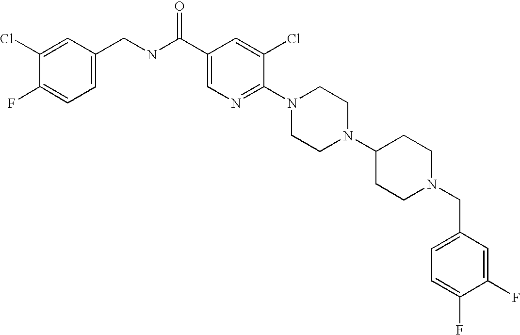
C(N1CCC(N2CCN(C3=NC=C(C(NCC4=CC=C(F)C(Cl)=C4)=O)C=C3Cl)CC2)CC1)C1=CC=C(F)C(F)=C1
